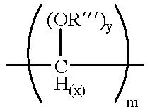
C[CH(x)](C)[(OR)y]
